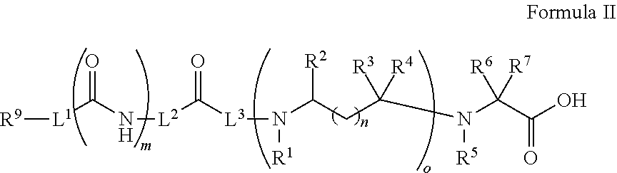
[L1](C(N[L2]C([L3]N(C(CC(N(C(C(O)=O)([R7])[R6])[R5])([R4])[R3])[R2])[R1])=O)=O)[R9]
